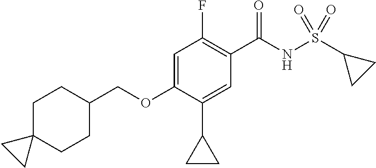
C1=C(OCC2CCC3(CC2)CC3)C(C2CC2)=CC(C(NS(C2CC2)(=O)=O)=O)=C1F
